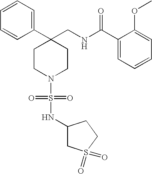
C1(CNC(C2=CC=CC=C2OC)=O)(C2=CC=CC=C2)CCN(S(=O)(=O)NC2CS(=O)(=O)CC2)CC1
